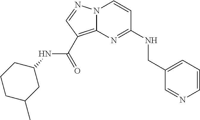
C1=CN=CC(CNC2=NC3=C(C(=O)NC4CCCC(C)C4)C=NN3C=C2)=C1
